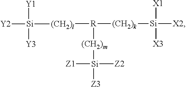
[R]([(CH2)k][Si]([X1])([X3])[X2])([(CH2)l][Si]([Y1])([Y3])[Y2])[(CH2)m][Si]([Z1])([Z3])[Z2]
